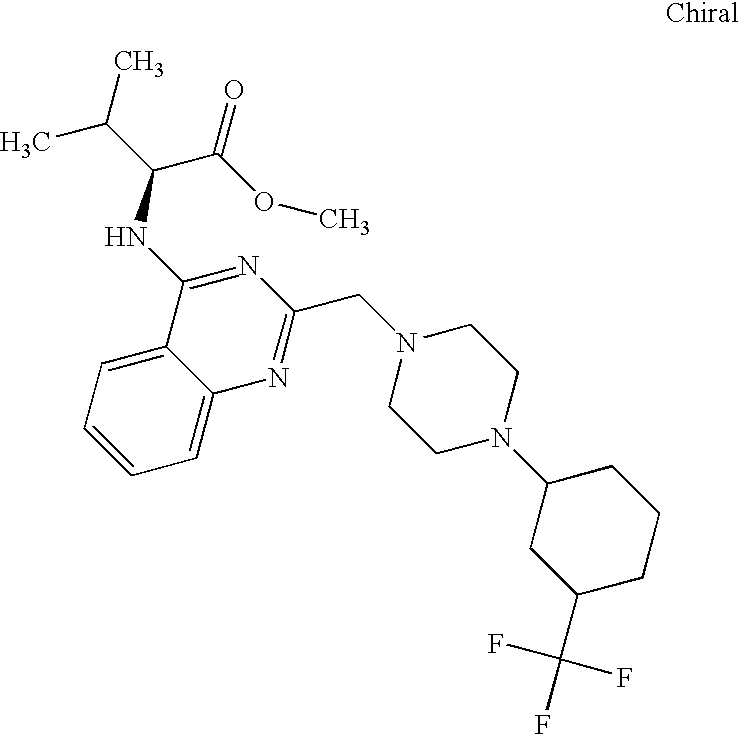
C1=CC=C2C(=C1)C(NC(C(=O)OC)C(C)C)=NC(CN1CCN(C3CC(C(F)(F)F)CCC3)CC1)=N2
